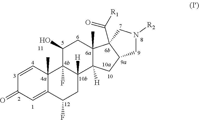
C1=CC2(C)C(=CC1=O)C(F)CC1([H])C2(F)C(O)CC2(C)C1([H])CC1C2(C(=O)[R1])CN([R2])C1
